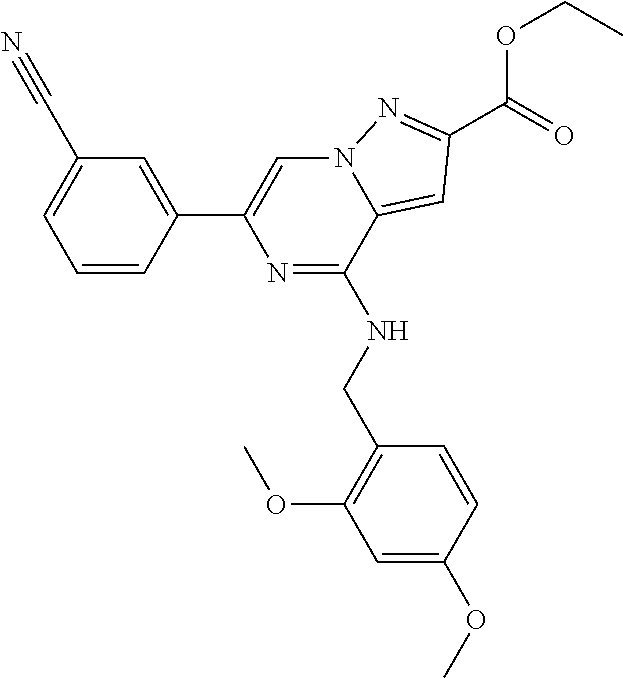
C1=C(C2=CN3C(=CC(C(=O)OCC)=N3)C(NCC3=C(OC)C=C(OC)C=C3)=N2)C=CC=C1C#N
